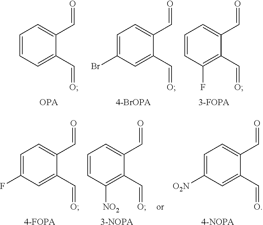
C1=CC=C(C=O)C(C=O)=C1.[OPA].C1=C(Br)C=C(C=O)C(C=O)=C1.[4-BrOPA].C1=CC(F)=C(C=O)C(C=O)=C1.[3-FOPA].C1=C(F)C=C(C=O)C(C=O)=C1.[4-FOPA].C1=CC([NO2])=C(C=O)C(C=O)=C1.[3-NOPA].C1=C([O2N])C=C(C=O)C(C=O)=C1.[4-NOPA]
